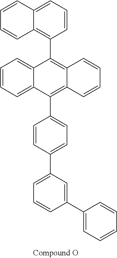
C12=CC=CC(C3=C4C(=C(C5=CC=C(C6=CC=CC(C7=CC=CC=C7)=C6)C=C5)C5=CC=CC=C35)C=CC=C4)=C1C=CC=C2
